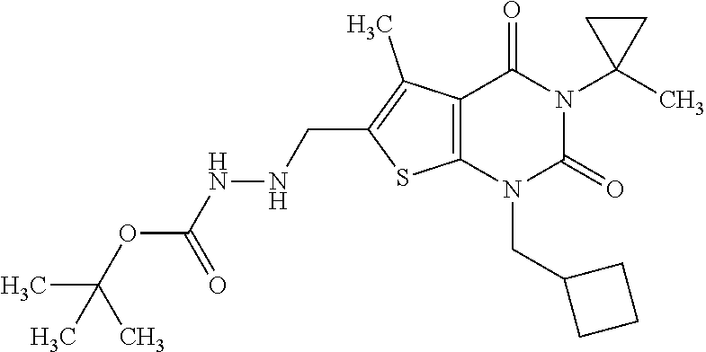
C12=C(N(CC3CCC3)C(=O)N(C3(C)CC3)C1=O)SC(CNNC(OC(C)(C)C)=O)=C2C
